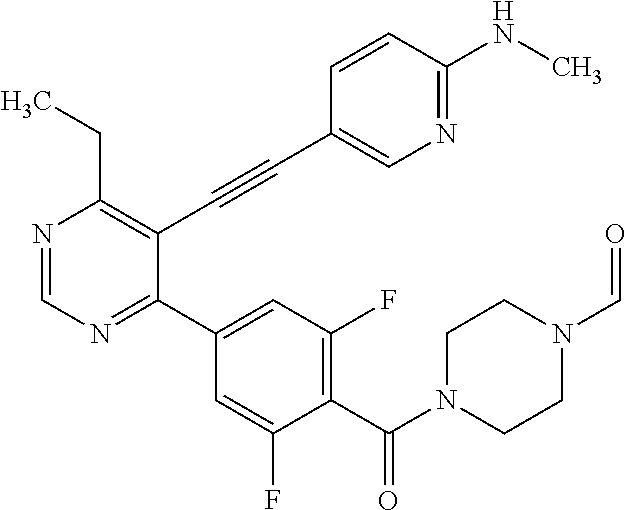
N1=CN=C(C2=CC(F)=C(C(N3CCN(C=O)CC3)=O)C(F)=C2)C(C#CC2=CN=C(NC)C=C2)=C1CC
